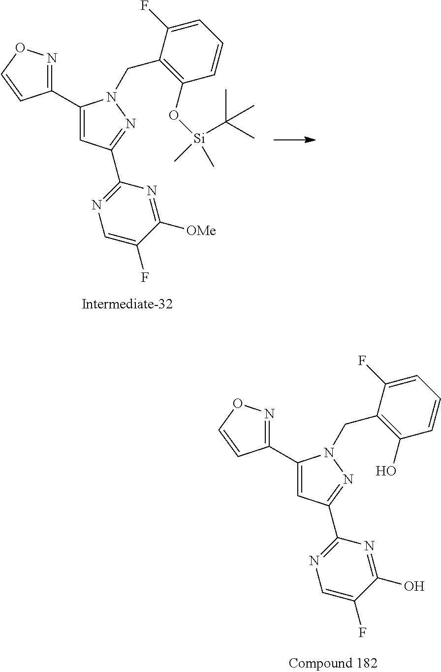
C1(C2=CC(C3=NC=C(F)C(O)=N3)=NN2CC2=C(O)C=CC=C2F)=NOC=C1.C1(C2=CC(C3=NC=C(F)C([OMe])=N3)=NN2CC2=C(O[Si](C(C)(C)C)(C)C)C=CC=C2F)=NOC=C1
